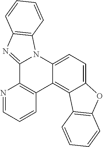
C12=NC3=C(N1C1=CC=C4C(=C1C1=C2N=CC=C1)C1=C(O4)C=CC=C1)C=CC=C3
